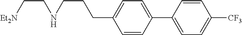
C1=CC(C2=CC=C([CF3])C=C2)=CC=C1CCCNCC[Et2N]
